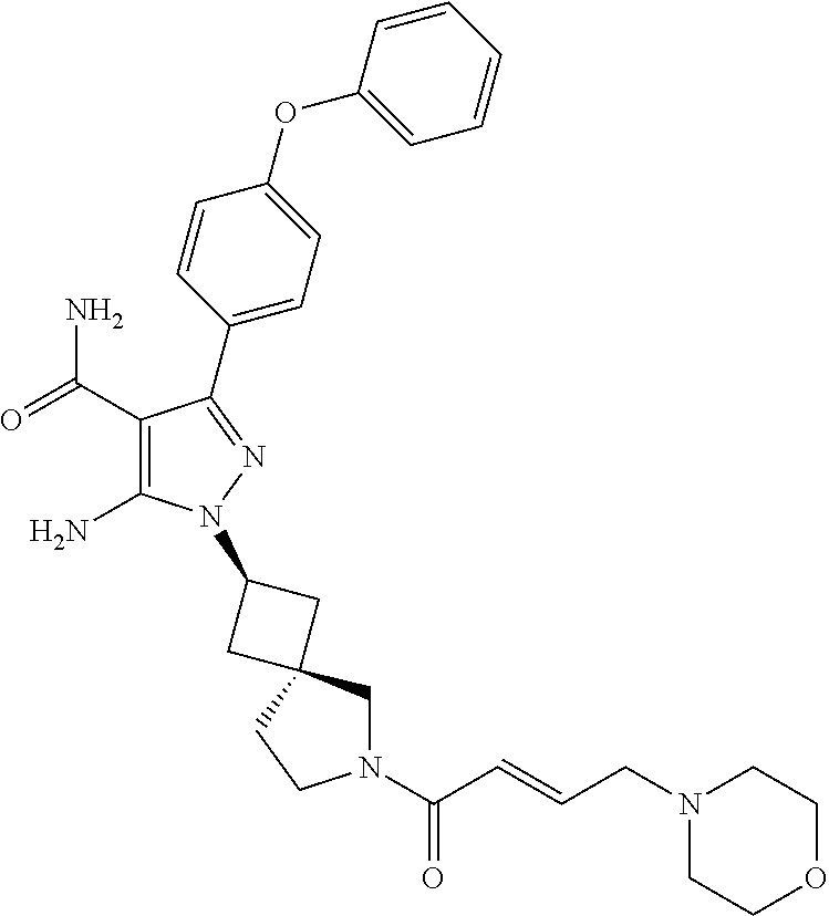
C1(C(=O)N)=C(N)N(C2CC3(C2)CN(C(C=CCN2CCOCC2)=O)CC3)N=C1C1=CC=C(OC2=CC=CC=C2)C=C1
